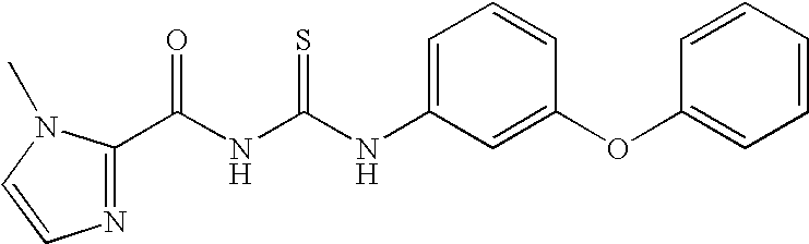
N1=C(C(NC(NC2=CC=CC(OC3=CC=CC=C3)=C2)=S)=O)N(C)C=C1
